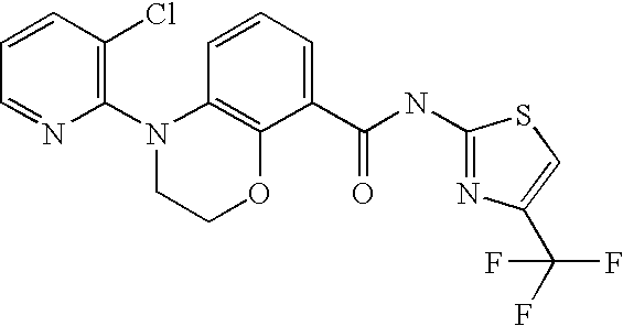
C1=CC(Cl)=C(N2CCOC3=C2C=CC=C3C(NC2=NC(C(F)(F)F)=CS2)=O)N=C1
